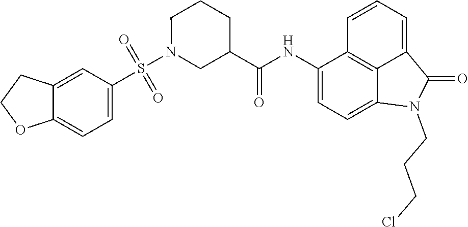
C1(NC(=O)C2CN(S(C3=CC=C4C(=C3)CCO4)(=O)=O)CCC2)=CC=C2C3=C1C=CC=C3C(=O)N2CCCCl
